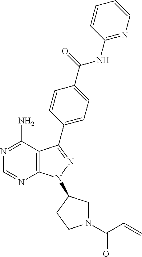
C1=NC2=C(C(N)=N1)C(C1=CC=C(C(=O)NC3=NC=CC=C3)C=C1)=NN2C1CN(C(C=C)=O)CC1
